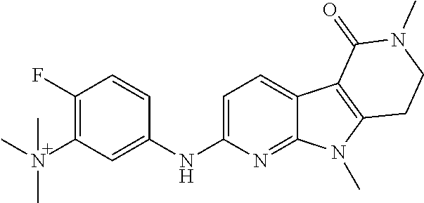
C1(F)=C(N(C)(C)C)C=C(NC2=CC=C3C(=N2)N(C)C2=C3C(=O)N(C)CC2)C=C1
